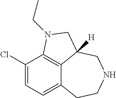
C12=CC=C(Cl)C3=C1C([H])(CNCC2)CN3CC
